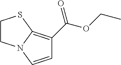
C1=CN2C(=C1C(OCC)=O)SCC2
